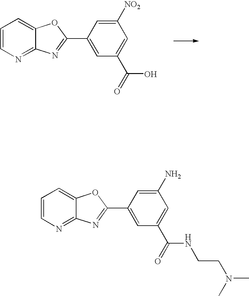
C1=CN=C2C(=C1)OC(C1=CC(C(=O)NCCN(C)C)=CC(N)=C1)=N2.C1=CN=C2C(=C1)OC(C1=CC(C(=O)O)=CC([NO2])=C1)=N2
